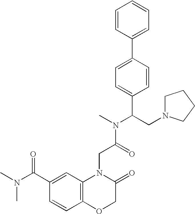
C1=CC(C2=CC=C(C(CN3CCCC3)N(C)C(=O)CN3C4=C(OCC3=O)C=CC(C(N(C)C)=O)=C4)C=C2)=CC=C1
